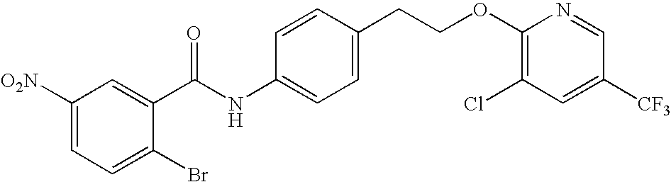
C1([O2N])=CC=C(Br)C(C(NC2=CC=C(CCOC3=C(Cl)C=C([CF3])C=N3)C=C2)=O)=C1
